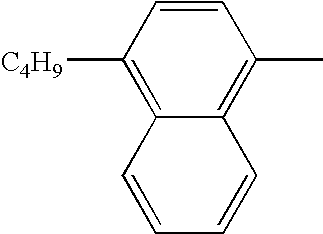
C1=CC([C4H9])=C2C(=C1C)C=CC=C2
